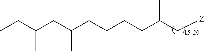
C(CC(CCCCC(C[Z])C)C)(CC)C
